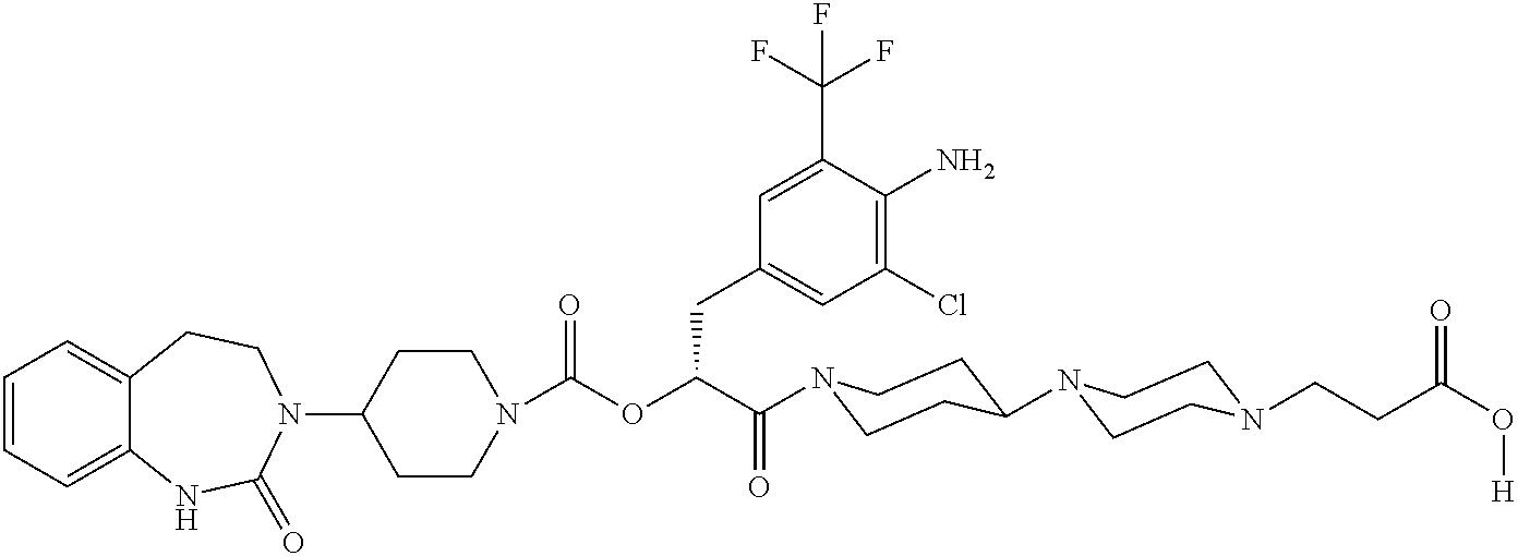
C1(N2CCC3=CC=CC=C3NC2=O)CCN(C(=O)OC(C(=O)N2CCC(N3CCN(CCC(O[H])=O)CC3)CC2)CC2=CC(Cl)=C(N)C(C(F)(F)F)=C2)CC1
